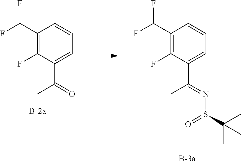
C1(C(F)F)=C(F)C(C(=O)C)=CC=C1.C1(C(F)F)=C(F)C(C(=NS(C(C)(C)C)=O)C)=CC=C1
